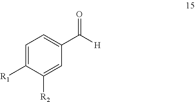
C1=C([R1])C([R2])=CC(C([H])=O)=C1
